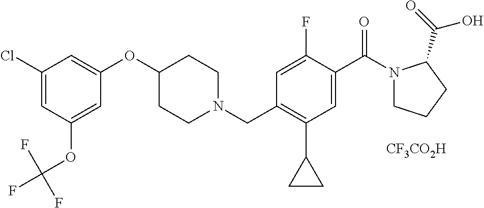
ClC1=CC(OC(F)(F)F)=CC(OC2CCN(CC3=C(C4CC4)C=C(C(N4CCCC4C(=O)O)=O)C(F)=C3)CC2)=C1.[CF3CO2H]
